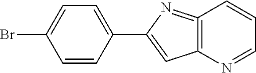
C1=CC(C2=CC3=C(=N2)C=CC=N3)=CC=C1Br
